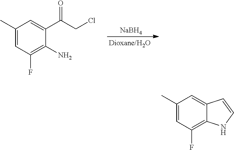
C1(C)=CC(F)=C(N)C(C(CCl)=O)=C1.[NaBH4].C1(C)=CC(F)=C2C(=C1)C=CN2
